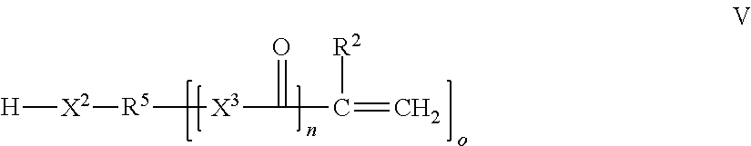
[H][X2][R5][X3]C(C(=C)[R2])=O
